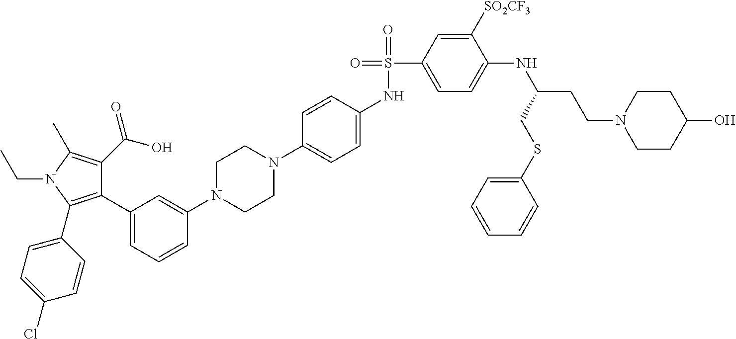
C1(C2=CC=CC(N3CCN(C4=CC=C(NS(=O)(C5=CC=C(NC(CCN6CCC(O)CC6)CSC6=CC=CC=C6)C([SO2CF3])=C5)=O)C=C4)CC3)=C2)=C(C2=CC=C(Cl)C=C2)N(CC)C(C)=C1C(O)=O
